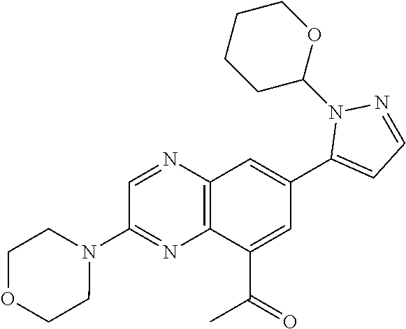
C1=C(C(C)=O)C2=C(C=C1C1=CC=NN1C1OCCCC1)N=CC(N1CCOCC1)=N2
